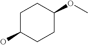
C1C(O)CCC(OC)C1
